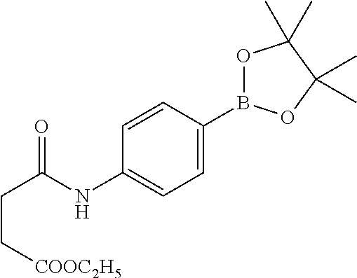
C1=C(B2OC(C)(C)C(C)(C)O2)C=CC(NC(CC[COOC2H5])=O)=C1
